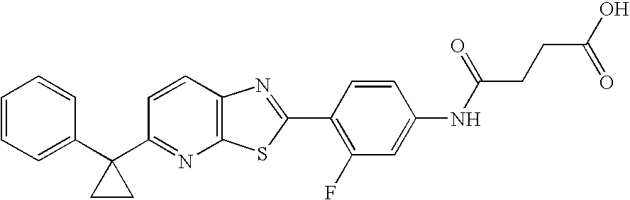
C1=CC=C(C2(C3=NC4=C(C=C3)N=C(C3=C(F)C=C(NC(CCC(O)=O)=O)C=C3)S4)CC2)C=C1
